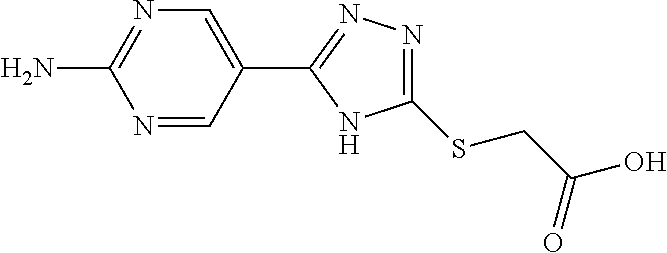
NC1=NC=C(C2=NN=C(SCC(O)=O)N2)C=N1
